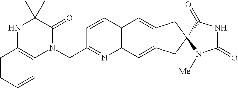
C12=C(C=C3C(=C1)CC1(C3)C(=O)NC(=O)N1[Me])N=C(CN1C(=O)C(C)(C)NC3=C1C=CC=C3)C=C2
